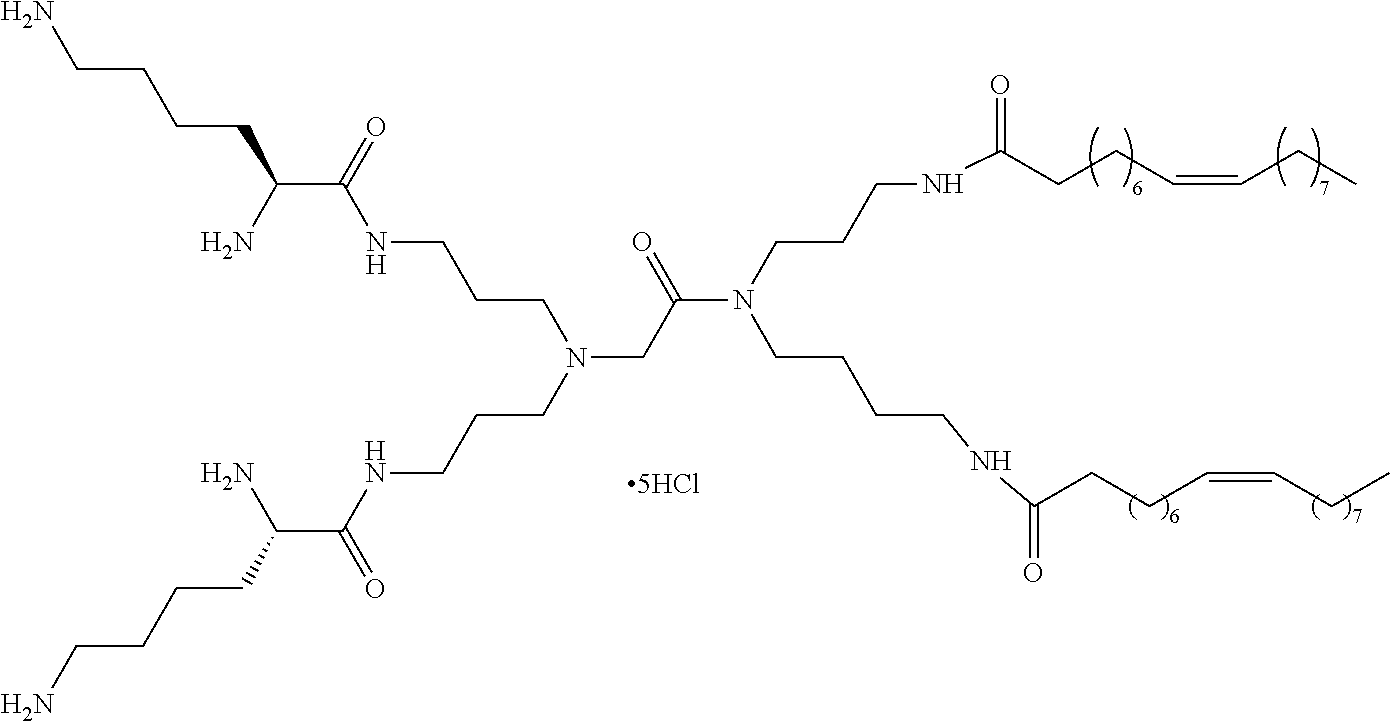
C(CN(CC(N(CCCNC(CCC=CCC)=O)CCCCNC(CCC=CCC)=O)=O)CCCNC(C(CCCCN)N)=O)CNC(C(N)CCCCN)=O
